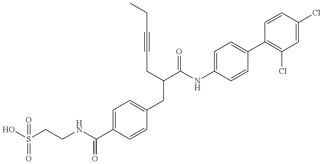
OS(CCNC(C1=CC=C(CC(C(NC2=CC=C(C3=C(Cl)C=C(Cl)C=C3)C=C2)=O)CC#CCC)C=C1)=O)(=O)=O
